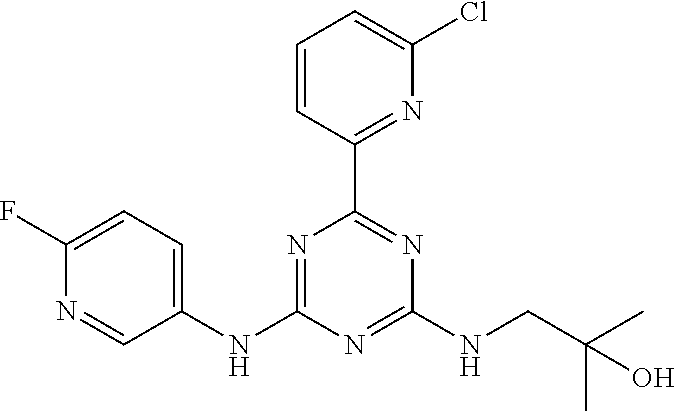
C1(F)=CC=C(NC2=NC(C3=NC(Cl)=CC=C3)=NC(NCC(C)(C)O)=N2)C=N1
